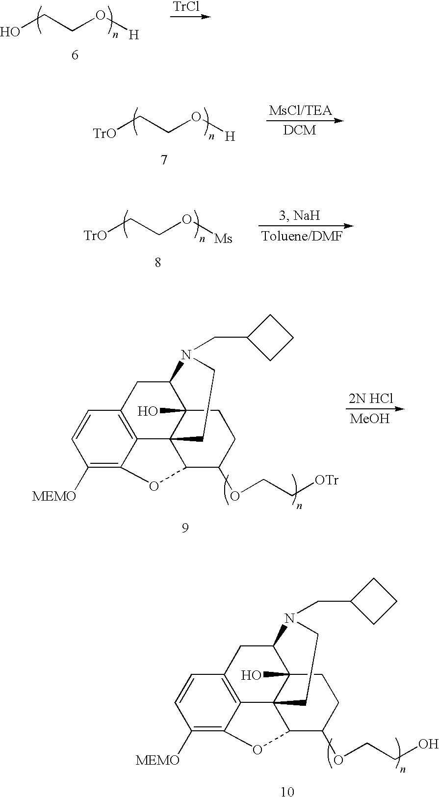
C1([MEMO])=C2C3=C(C=C1)CC1C4(O)C3(CCN1CC1CCC1)C(C(OCCO)CC4)O2.OCCO[H].[TrO]CCO[H].[TrO]CCO[Ms].C1([MEMO])=C2C3=C(C=C1)CC1C4(O)C3(CCN1CC1CCC1)C(C(OCC[OTr])CC4)O2.[MeOH]
